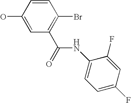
C1(C(=O)NC2=CC=C(F)C=C2F)=C(Br)C=CC(O)=C1
